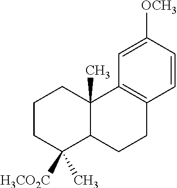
C1CC(C)([H3CO2C])C2C(C)(C1)C1=C(CC2)C=CC([OCH3])=C1
